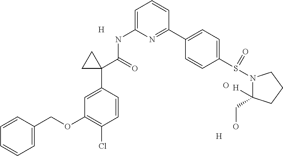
C1=C(C2(C(=O)NC3=CC=CC(C4=CC=C(S(=O)N5C(CO)([H])CCC5)C=C4)=N3)CC2)C=CC(Cl)=C1OCC1=CC=CC=C1.[H].[H].O
